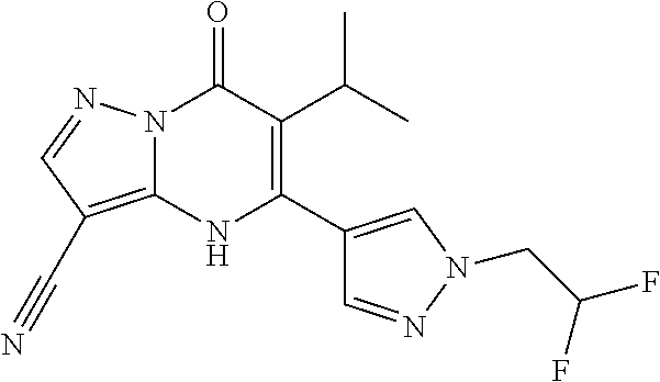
N12C(=C(C#N)C=N1)NC(C1=CN(CC(F)F)N=C1)=C(C(C)C)C2=O
